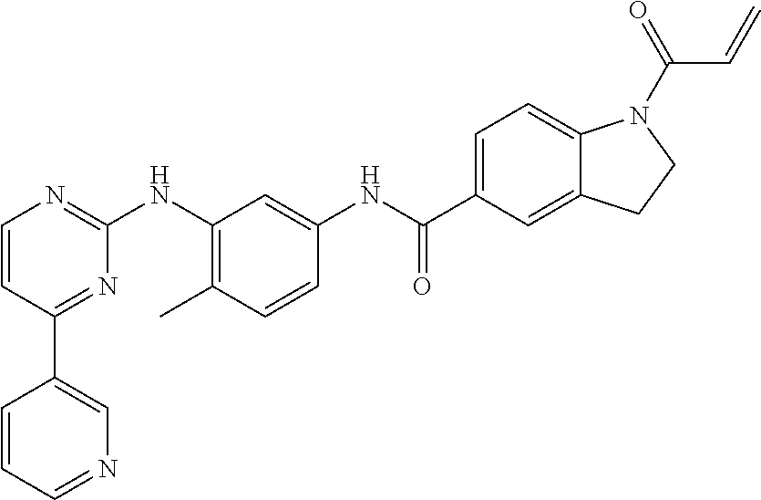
C1(C2=CN=CC=C2)=NC(NC2=C(C)C=CC(NC(C3=CC=C4C(=C3)CCN4C(=O)C=C)=O)=C2)=NC=C1
